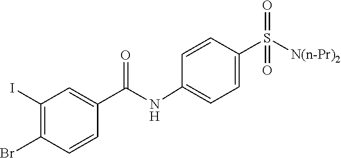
[N(n-Pr)2]S(=O)(=O)C1=CC=C(NC(C2=CC(I)=C(Br)C=C2)=O)C=C1
